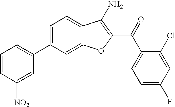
C1=CC([NO2])=CC(C2=CC=C3C(=C2)OC(C(C2=CC=C(F)C=C2Cl)=O)=C3N)=C1
